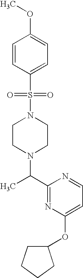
C1(C(C)N2CCN(S(=O)(=O)C3=CC=C(OC)C=C3)CC2)=NC(OC2CCCC2)=CC=N1
